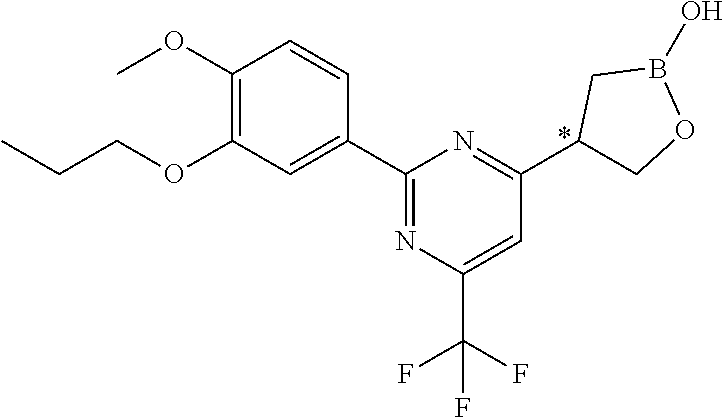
C1(OC)=C(OCCC)C=C(C2=NC(C(F)(F)F)=CC(C3COB(O)C3)=N2)C=C1
